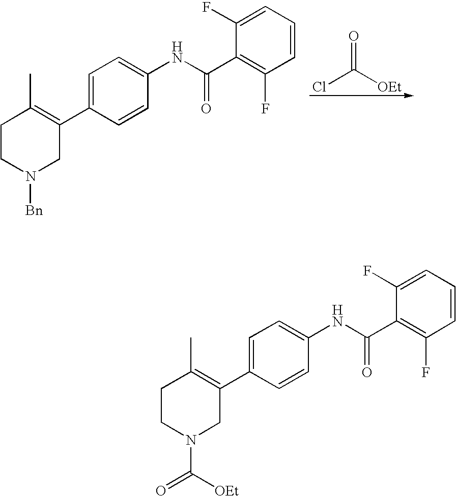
C1CN(C(=O)[OEt])CC(C2=CC=C(NC(C3=C(F)C=CC=C3F)=O)C=C2)=C1C.C1CN([Bn])CC(C2=CC=C(NC(C3=C(F)C=CC=C3F)=O)C=C2)=C1C.ClC([OEt])=O
